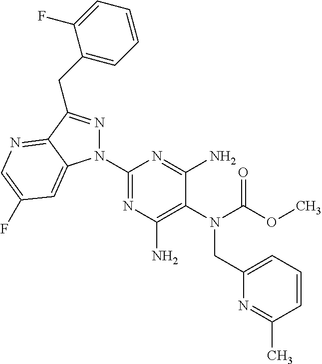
C1(N2N=C(CC3=CC=CC=C3F)C3=NC=C(F)C=C23)=NC(N)=C(N(C(OC)=O)CC2=CC=CC(C)=N2)C(N)=N1
